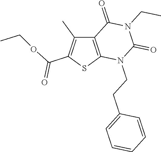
C12=C(SC(C(OCC)=O)=C1C)N(CCC1=CC=CC=C1)C(=O)N(CC)C2=O
